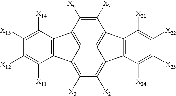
C12=C(C([X14])=C([X13])C([X12])=C1[X11])C1=C3C2=C([X3])C([X2])=C2C4=C(C([X21])=C([X22])C([X23])=C4[X24])C(=C23)C([X7])=C1[X6]
